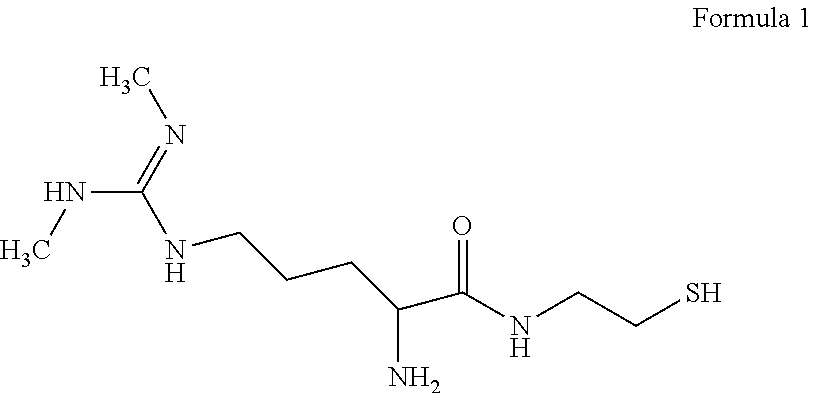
C(NCCCC(C(NCCS)=O)N)(NC)=NC
